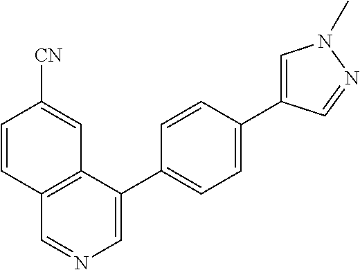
C1=CC([CN])=CC2=C1C=NC=C2C1=CC=C(C2=CN(C)N=C2)C=C1
